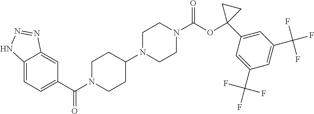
C12=CC=C(C(=O)N3CCC(N4CCN(C(=O)OC5(C6=CC(C(F)(F)F)=CC(C(F)(F)F)=C6)CC5)CC4)CC3)C=C1N=NN2
